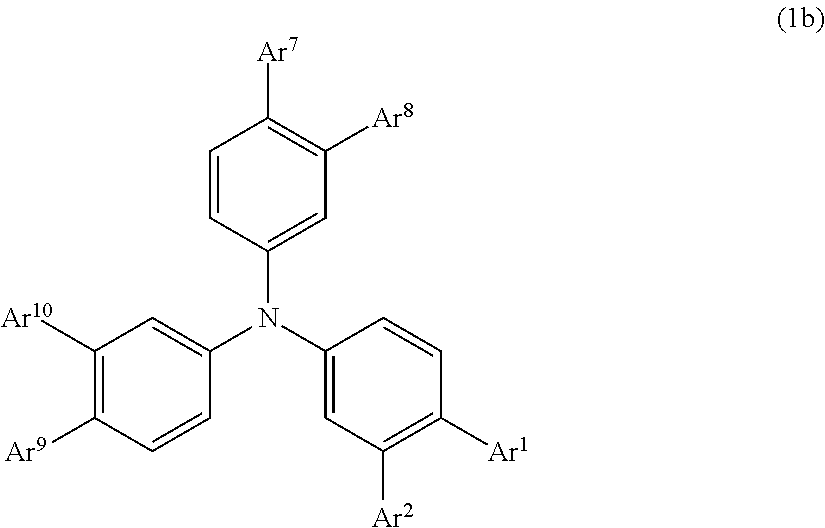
C1(N(C2=CC([Ar2])=C([Ar1])C=C2)C2=CC([Ar10])=C([Ar9])C=C2)=CC([Ar8])=C([Ar7])C=C1
